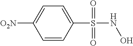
C1=CC(S(NO)(=O)=O)=CC=C1[O2N]
